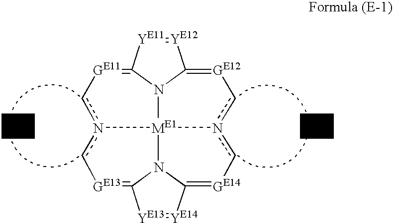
[YE12]1=[YE11]C2=[GE11]cn3c[GE13]=C4N5[ME1]36N2C1=[GE12]cn6c[GE14]=C5[YE14]=[YE13]4
